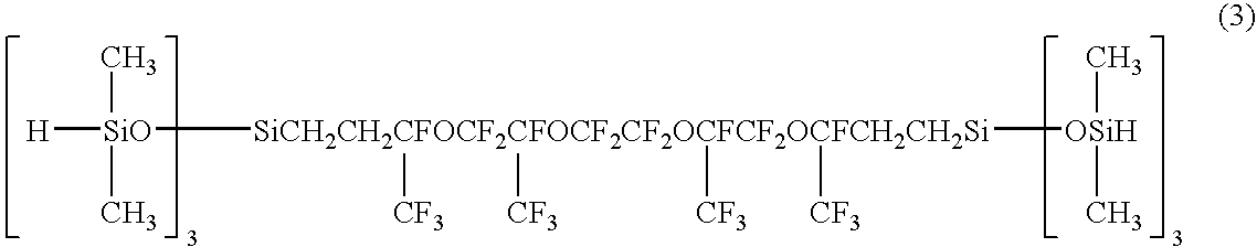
[SiO](C)(C)([SiCH2CH2CFOCF2CFOCF2CF2OCFCF2OCFCH2CH2Si]([OSiH](C)C)([CF3])([CF3])([CF3])[CF3])[H]
